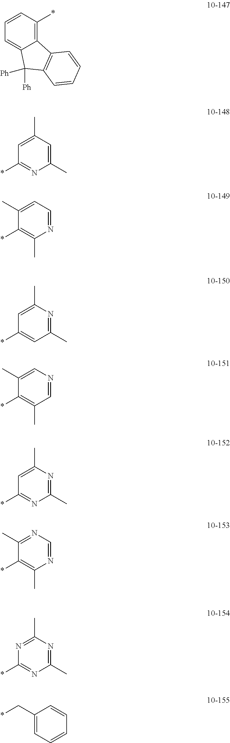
C1=CC=C2C(=C1*)C1=C(C2([Ph])[Ph])C=CC=C1.C1(C)=CC(*)=NC(C)=C1.C1=C(C)C(*)=C(C)N=C1.C1(C)=CC(*)=CC(C)=N1.C1=C(C)C(*)=C(C)C=N1.C1(C)=CC(*)=NC(C)=N1.N1=C(C)C(*)=C(C)N=C1.C1(C)=NC(*)=NC(C)=N1.C1(C*)=CC=CC=C1
